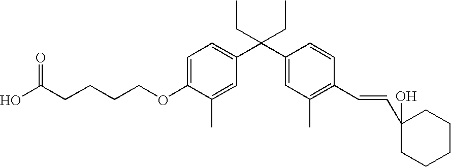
C1=C(OCCCCC(O)=O)C(C)=CC(C(C2=CC(C)=C(C=CC3(O)CCCCC3)C=C2)(CC)CC)=C1
